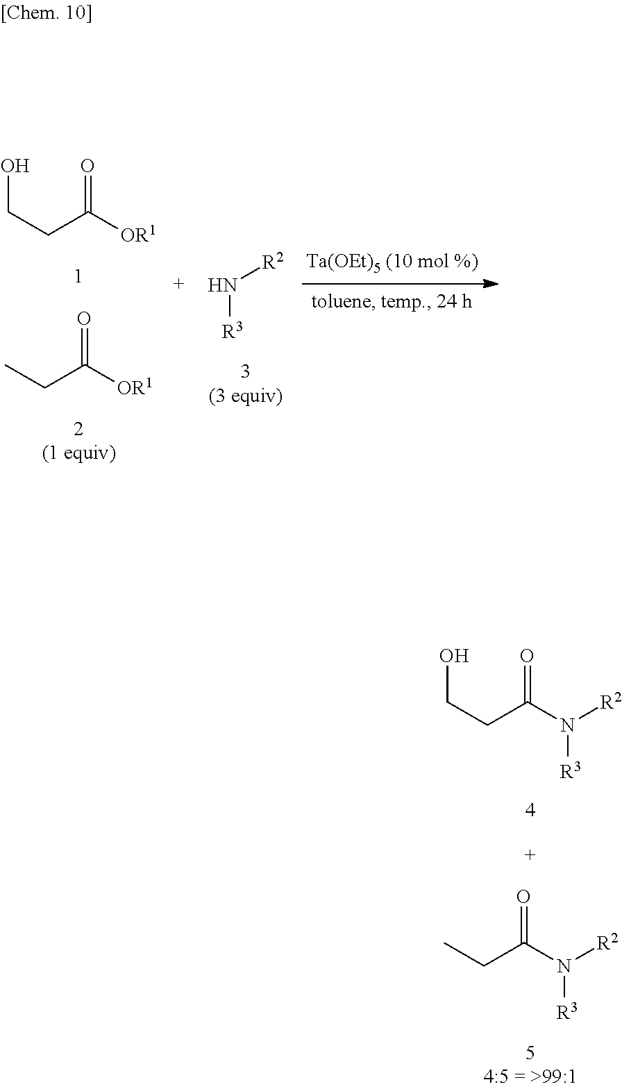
CCC(N([R2])[R3])=O.OCCC(N([R2])[R3])=O.OCCC([OR1])=O.CCC([OR1])=O.N([R3])[R2]
